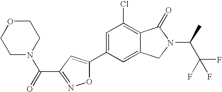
C1=C(C2=CC(C(=O)N3CCOCC3)=NO2)C=C2C(=C1Cl)C(=O)N(C(C)C(F)(F)F)C2
